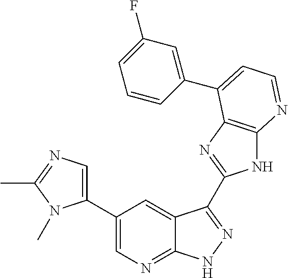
C1(C2=CN=C3C(=C2)C(C2=NC4=C(N2)N=CC=C4C2=CC(F)=CC=C2)=NN3)=CN=C(C)N1C
